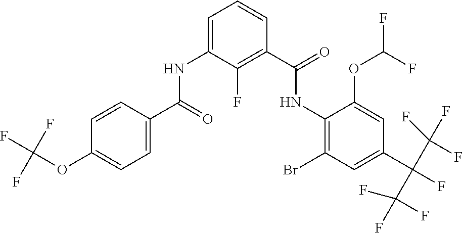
C1=CC(C(=O)NC2=CC=CC(C(NC3=C(Br)C=C(C(F)(C(F)(F)F)C(F)(F)F)C=C3OC(F)F)=O)=C2F)=CC=C1OC(F)(F)F
